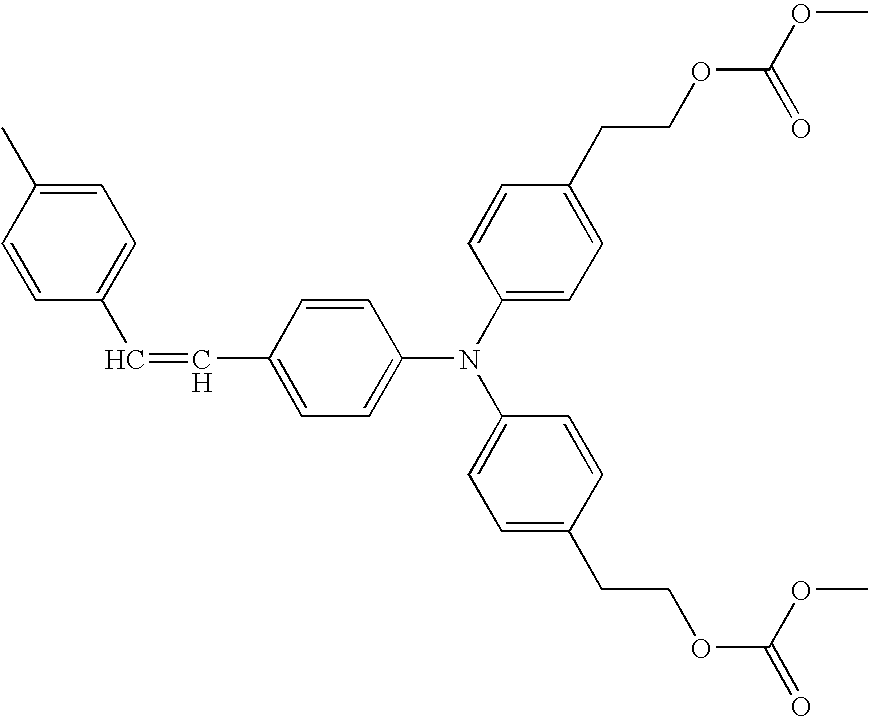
C1=C(C)C=CC(C=CC2=CC=C(N(C3=CC=C(CCOC(OC)=O)C=C3)C3=CC=C(CCOC(=O)OC)C=C3)C=C2)=C1
